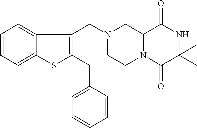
C12N(C(=O)C(C)(C)NC1=O)CCN(CC1=C(CC3=CC=CC=C3)SC3=CC=CC=C13)C2
